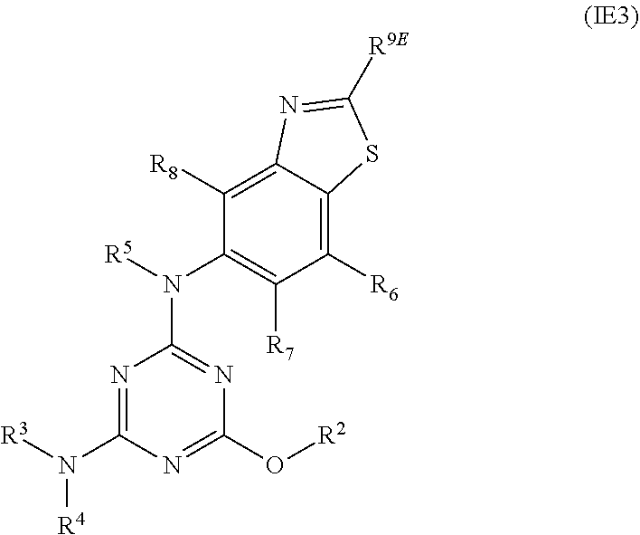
N1=C(N([R3])[R4])N=C(O[R2])N=C1N([R5])C1=C([R7])C([R6])=C2C(=C1[R8])N=C([R9E])S2
